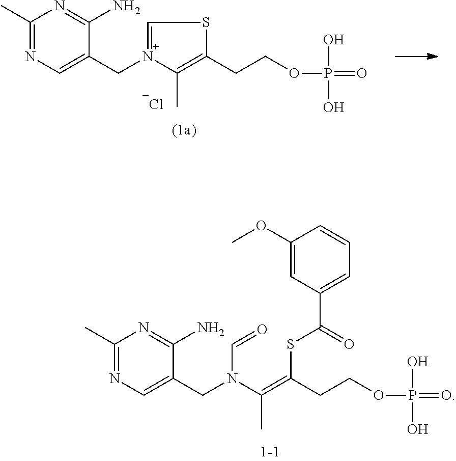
C1(C)=NC=C(C[N+]2=CSC(CCOP(O)(O)=O)=C2C)C(N)=N1.[Cl-].C1(C)=NC=C(CN(C(=C(SC(C2=CC=CC(OC)=C2)=O)CCOP(O)(O)=O)C)C=O)C(N)=N1
